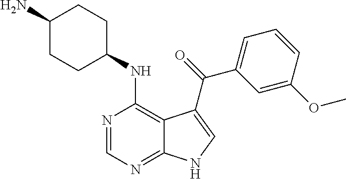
C1(N)CCC(NC2=C3C(=NC=N2)NC=C3C(=O)C2=CC=CC(OC)=C2)CC1
